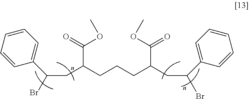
C(C(CCCC(CC(C1=CC=CC=C1)Br)C(OC)=O)C(=O)OC)C(Br)C1=CC=CC=C1
